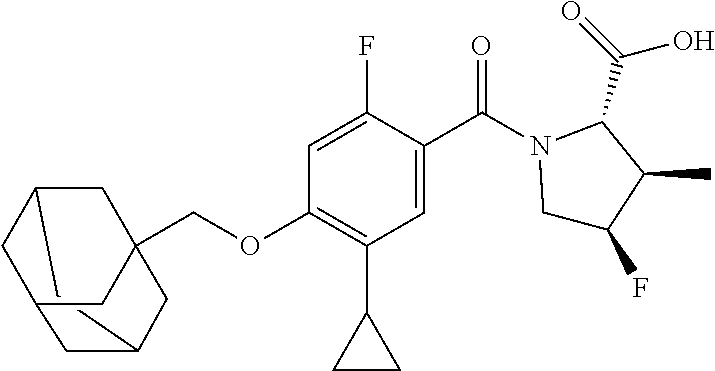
C12CC3CC(C1)CC(COC1=C(C4CC4)C=C(C(N4CC(F)C(C)C4C(=O)O)=O)C(F)=C1)(C2)C3
